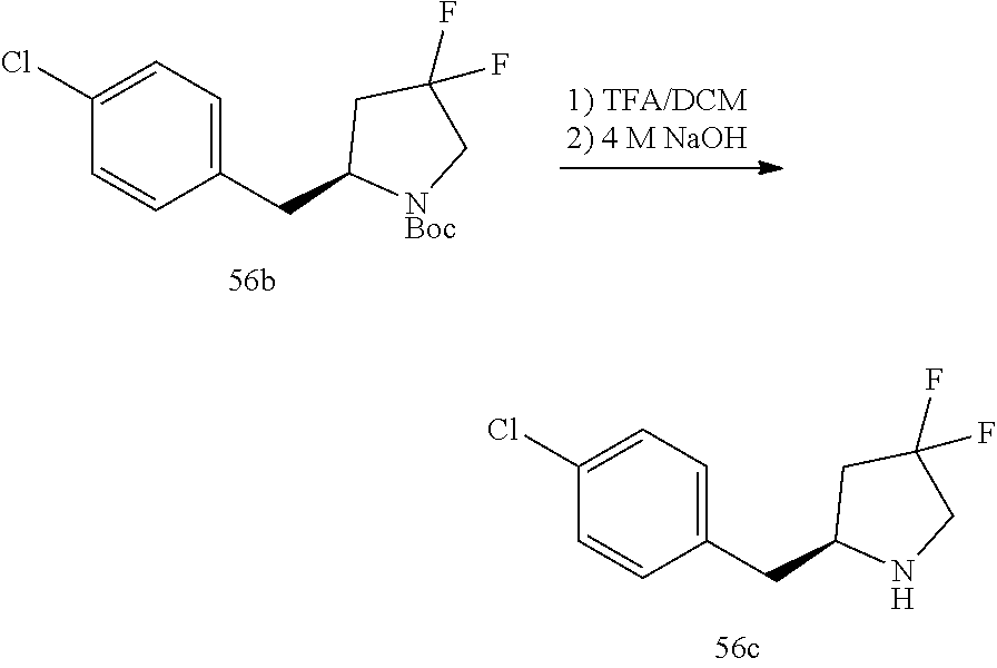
C1(F)(F)CNC(CC2=CC=C(Cl)C=C2)C1.C1(F)(F)C[NBoc]C(CC2=CC=C(Cl)C=C2)C1
